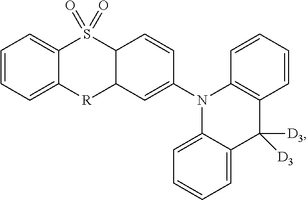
C1=CC=C2C(=C1)S(=O)(=O)C1C([R]2)C=C(N2C3=C(C=CC=C3)C([D3])([D3])C3=CC=CC=C23)C=C1
